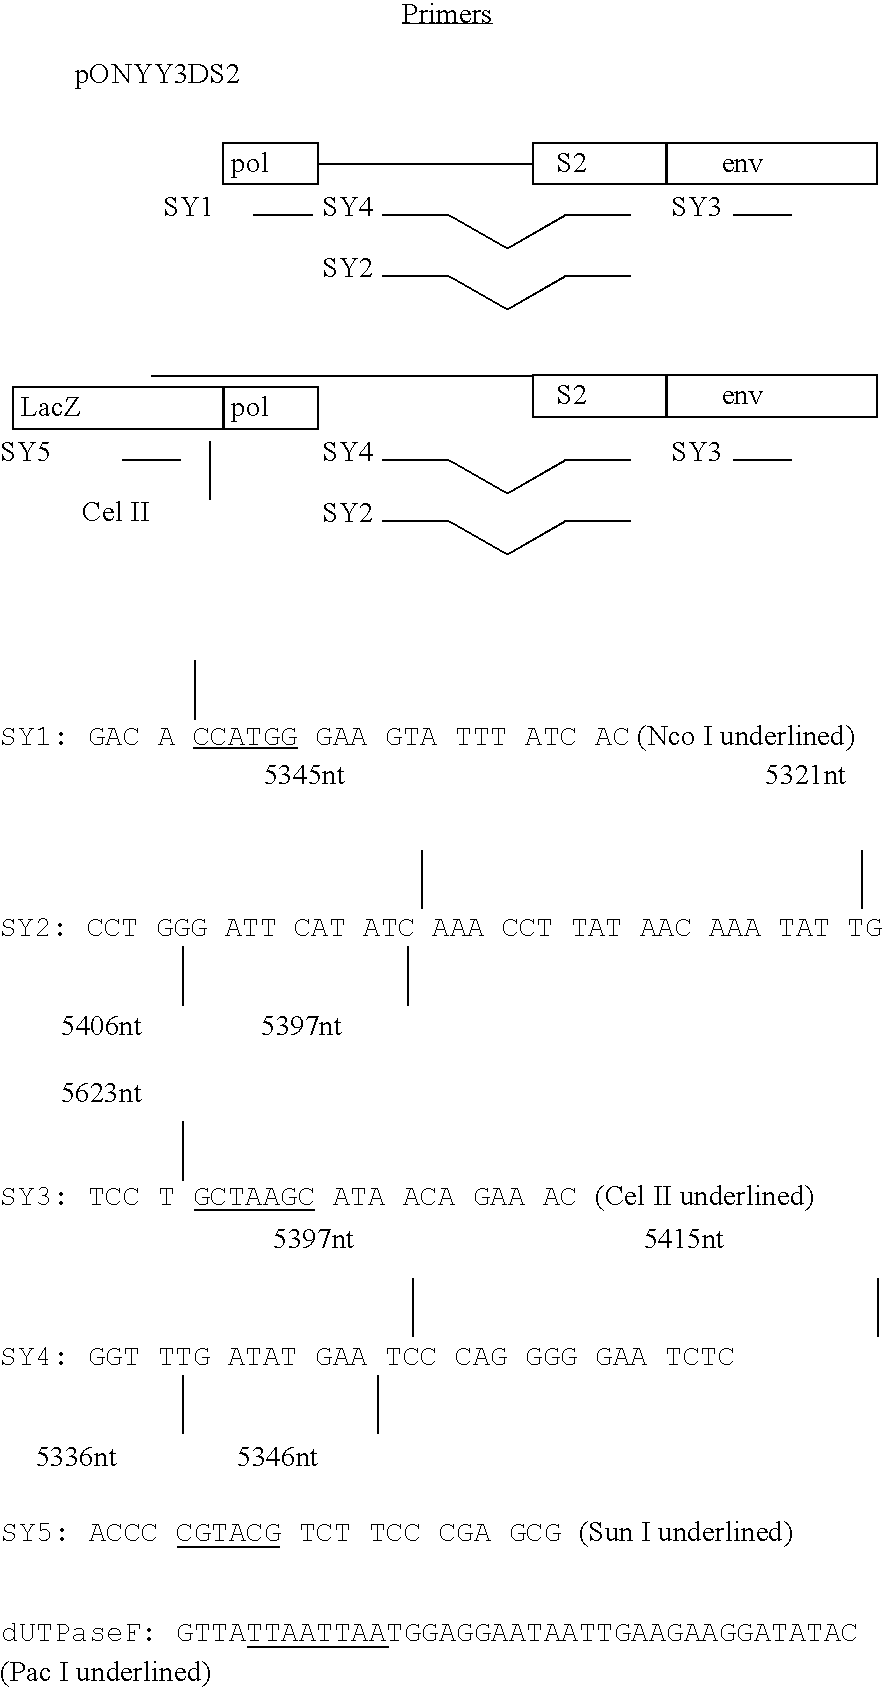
[S2].[SY3].CCCCC.[SY4].[SY1].CCCCC.[SY2].[S2].[SY3].CCCCC.[SY4].[SY5].CCCCC.[SY2]
